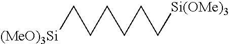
[(MeO)3Si]CCCCCC[Si(OMe)3]
